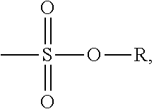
CS(=O)(=O)O[R]
